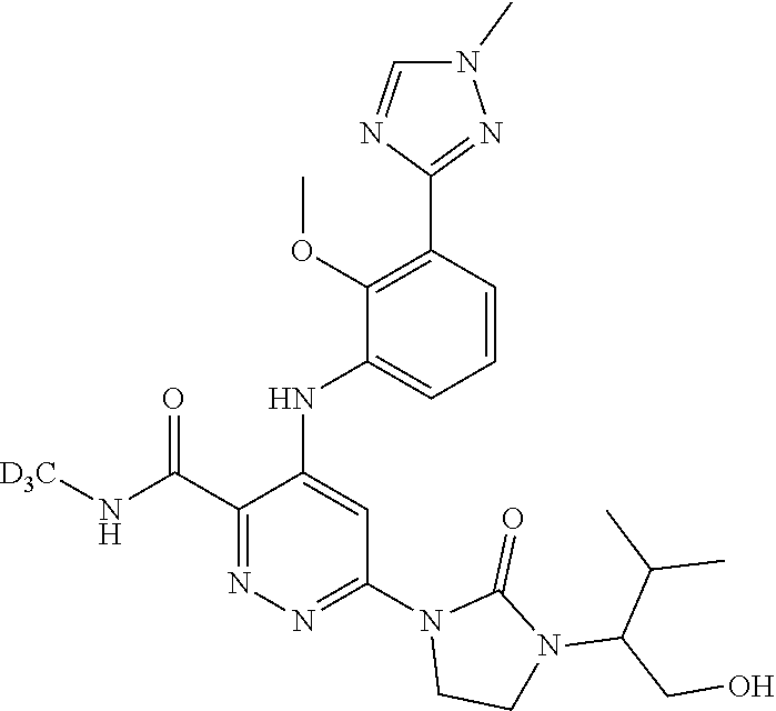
C1=CC(C2=NN(C)C=N2)=C(OC)C(NC2=CC(N3CCN(C(CO)C(C)C)C3=O)=NN=C2C(N[D3C])=O)=C1
